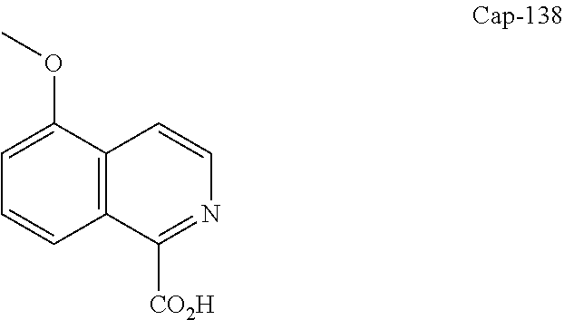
C1(OC)=CC=CC2=C1C=CN=C2[CO2H]
